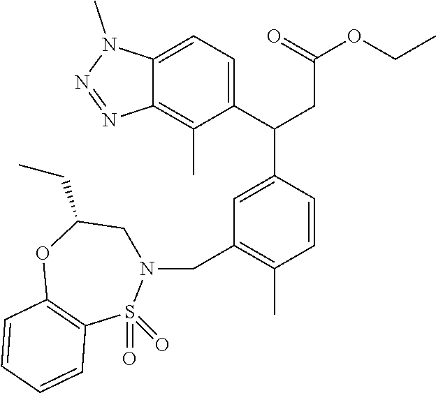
C12=CC=C(C(CC(=O)OCC)C3=CC(CN4CC(CC)OC5=C(S4(=O)=O)C=CC=C5)=C(C)C=C3)C(C)=C1N=NN2C
